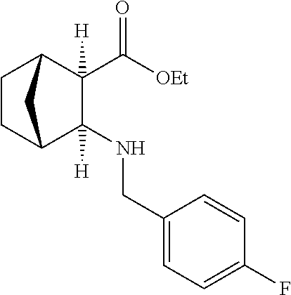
C([OEt])(=O)C1([H])C2CCC(C1(NCC1=CC=C(F)C=C1)[H])C2
